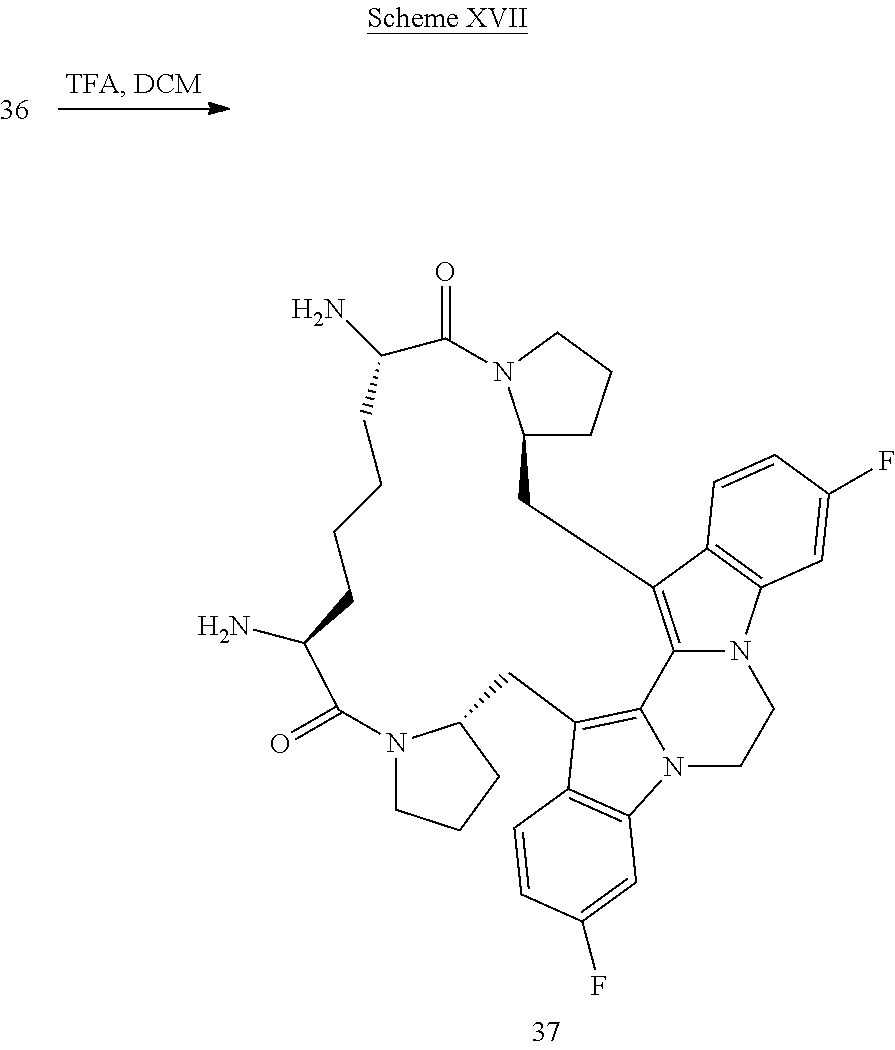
C1C2CCCN2C(=O)C(N)CCCCC(N)C(=O)N2CCCC2CC2=C3C4=C1C1=C(N4CCN3C3=C2C=CC(F)=C3)C=C(F)C=C1
